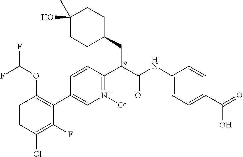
C1=CC(Cl)=C(F)C(C2=C[N+]([O-])=C(C(C(NC3=CC=C(C(=O)O)C=C3)=O)CC3CCC(O)(C)CC3)C=C2)=C1OC(F)F
